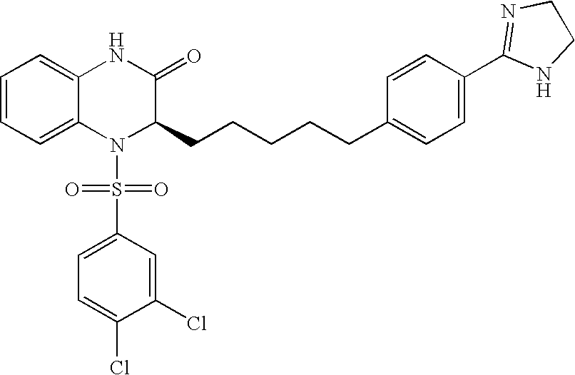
C1=CC=C2C(=C1)NC(=O)C(CCCCCC1=CC=C(C3=NCCN3)C=C1)N2S(=O)(=O)C1=CC=C(Cl)C(Cl)=C1
